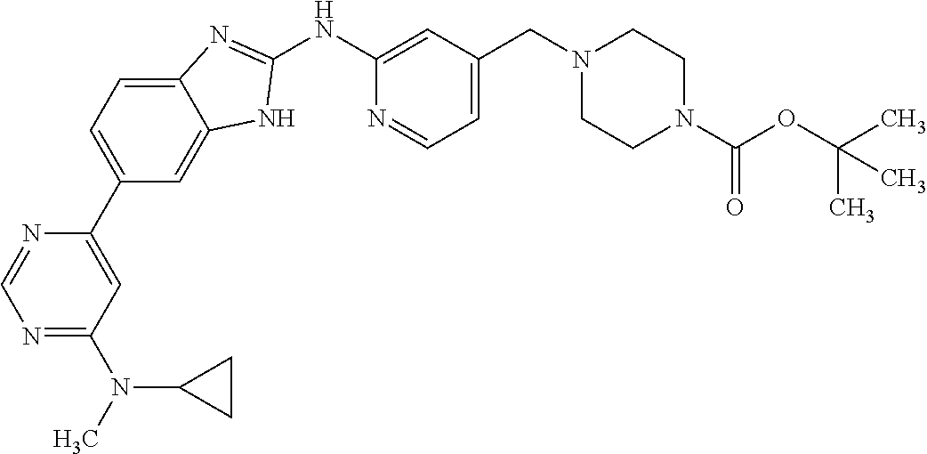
N1=C(N(C2CC2)C)C=C(C2=CC=C3C(=C2)NC(NC2=CC(CN4CCN(C(OC(C)(C)C)=O)CC4)=CC=N2)=N3)N=C1
